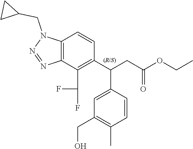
C12=C(C(C(F)F)=C(C(CC(=O)OCC)C3=CC(CO)=C(C)C=C3)C=C1)N=NN2CC1CC1
